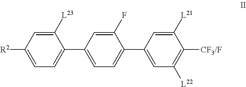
C1(C2=CC=C(C3=CC([L22])=C([CF3/F])C([L21])=C3)C(F)=C2)=CC=C([R2])C=C1[L23]
